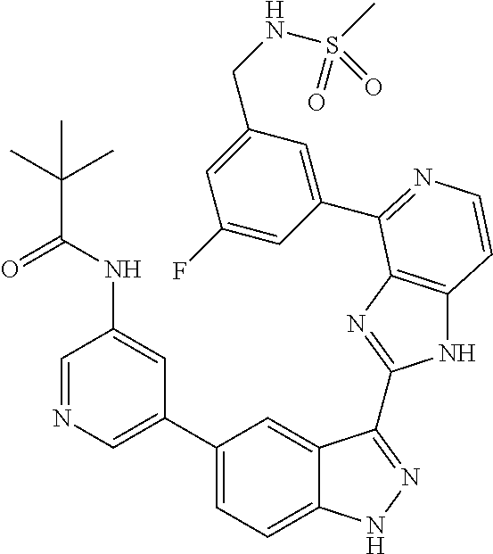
C1(C2=CN=CC(NC(=O)C(C)(C)C)=C2)=CC=C2C(=C1)C(C1=NC3=C(N1)C=CN=C3C1=CC(CNS(C)(=O)=O)=CC(F)=C1)=NN2
